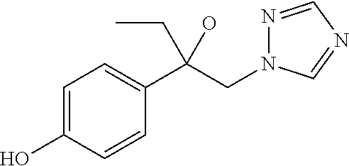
C1=C(O)C=CC(C(CN2N=CN=C2)(O)CC)=C1
